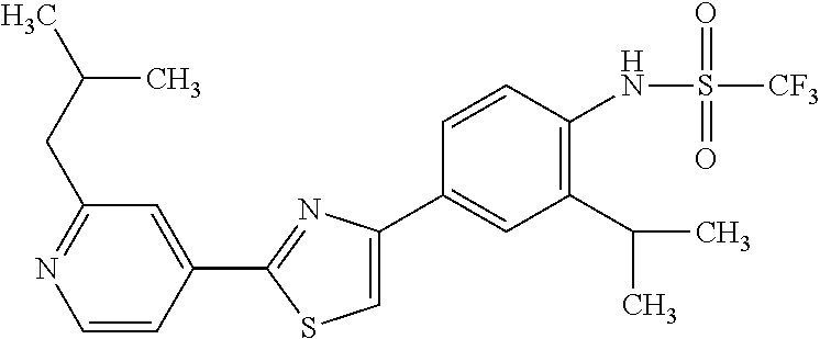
C1=CC(C2=NC(C3=CC(C(C)C)=C(NS([CF3])(=O)=O)C=C3)=CS2)=CC(CC(C)C)=N1
